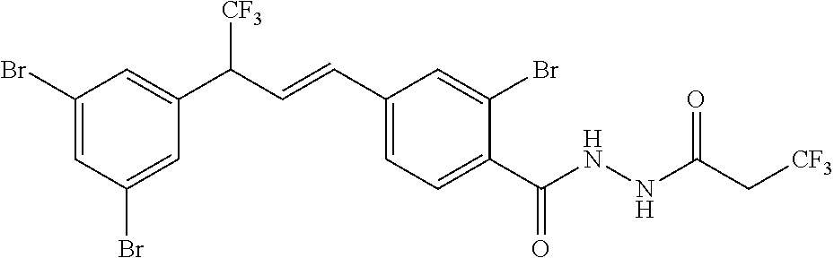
C1(Br)=CC(Br)=CC(C(C=CC2=CC=C(C(NNC(C[CF3])=O)=O)C(Br)=C2)[CF3])=C1
